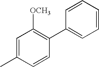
C1=CC(C2=CC=CC=C2)=C([OCH3])C=C1C
